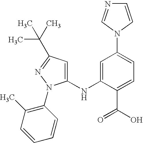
C1(NC2=CC(N3C=CN=C3)=CC=C2C(O)=O)=CC(C(C)(C)C)=NN1C1=C(C)C=CC=C1
